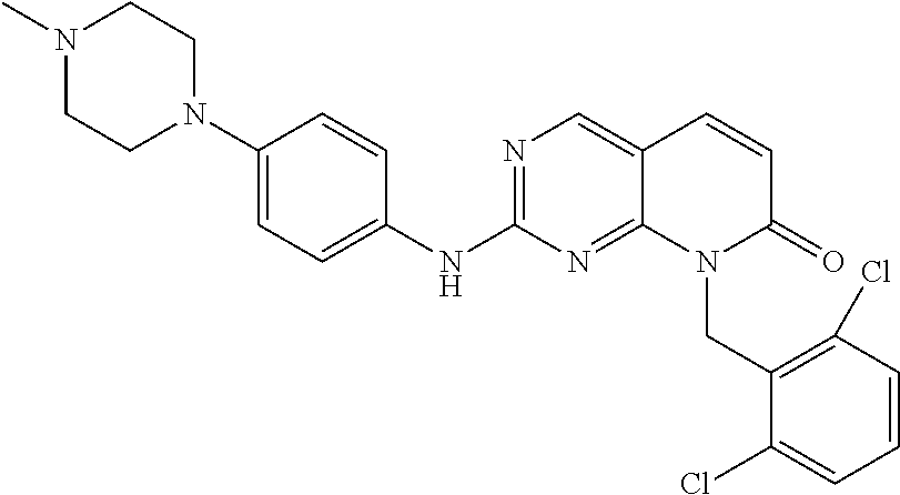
C1(N2CCN(C)CC2)=CC=C(NC2=NC=C3C(=N2)N(CC2=C(Cl)C=CC=C2Cl)C(=O)C=C3)C=C1
